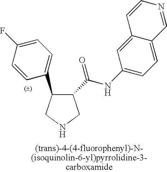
C1(C(NC2=CC=C3C(=C2)C=CN=C3)=O)CNCC1C1=CC=C(F)C=C1
